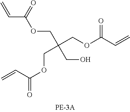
C=CC(OCC(COC(C=C)=O)(CO)COC(C=C)=O)=O
